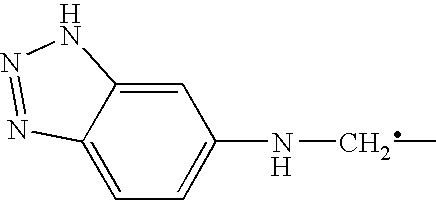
C12=CC=C(NCC)C=C1NN=N2.[H]
